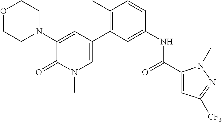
O1CCN(C2=CC(C3=C(C)C=CC(NC(C4=CC([CF3])=NN4C)=O)=C3)=CN(C)C2=O)CC1
